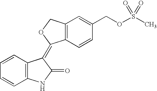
C1=CC2=C(C=C1)NC(=O)C2=C1C2=C(CO1)C=C(COS(C)(=O)=O)C=C2
